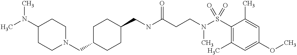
C1(CNC(CCN(S(C2=C(C)C=C(OC)C=C2C)(=O)=O)C)=O)CCC(CN2CCC(N(C)C)CC2)CC1
